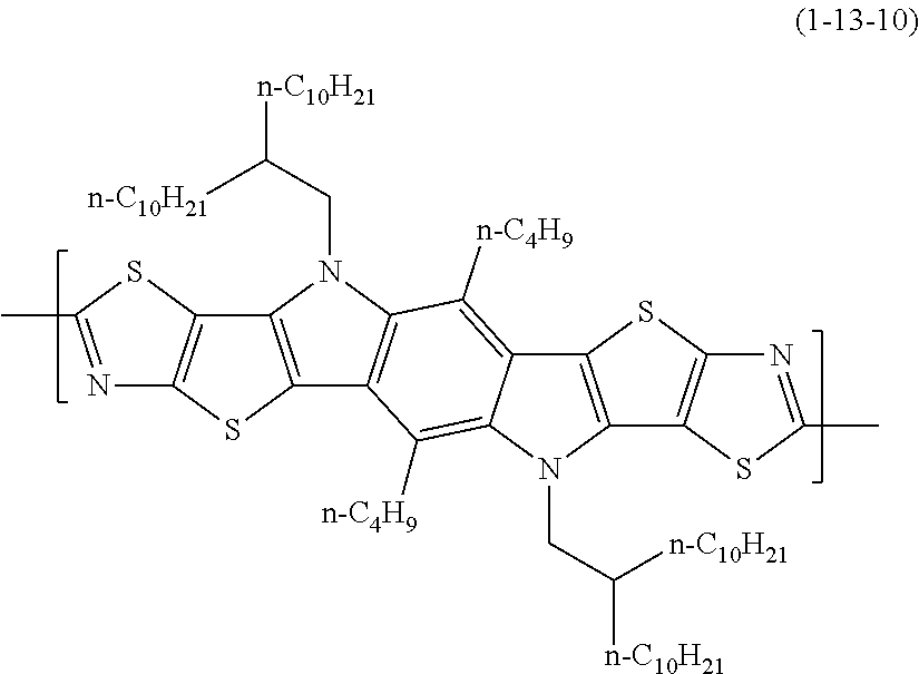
N1=C(C)SC2=C1SC1=C2N(CC([n-C10H21])[n-C10H21])C2=C1C([n-C4H9])=C1C(=C2[n-C4H9])C2=C(C3=C(S2)N=C(C)S3)N1CC([n-C10H21])[n-C10H21]
